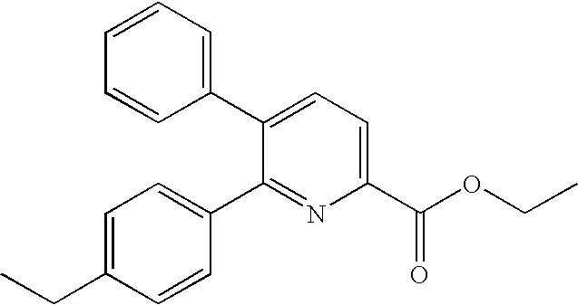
C1=CC=C(C2=CC=C(C(=O)OCC)N=C2C2=CC=C(CC)C=C2)C=C1
